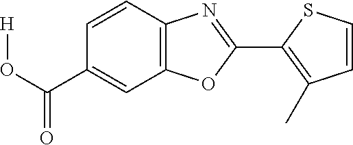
C1(C(O[H])=O)=CC2=C(C=C1)N=C(C1=C(C)C=CS1)O2
